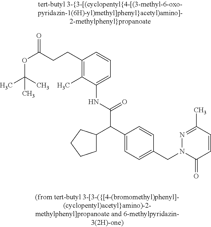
O(C(CCC1=C(C)C(NC(C(C2=CC=C(CN3C(=O)C=CC(C)=N3)C=C2)C2CCCC2)=O)=CC=C1)=O)C(C)(C)C
